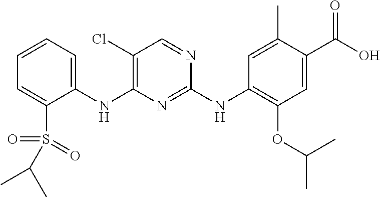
C1(NC2=C(Cl)C=NC(NC3=C(OC(C)C)C=C(C(O)=O)C(C)=C3)=N2)=CC=CC=C1S(=O)(=O)C(C)C
